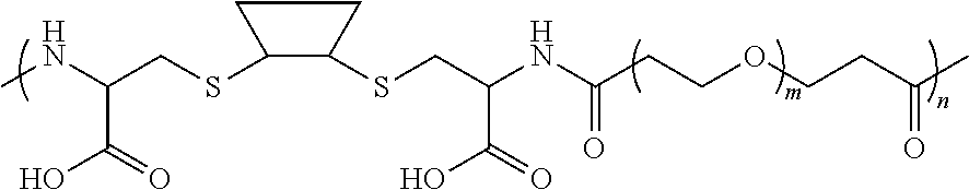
CNC(CSC1C(SCC(NC(CCOCCC(C)=O)=O)C(O)=O)CC1)C(=O)O
